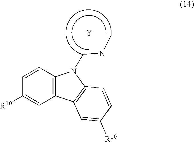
[Y].C(NC)N1C2=C(C3=C1C=CC([R10])=C3)C=C([R10])C=C2
